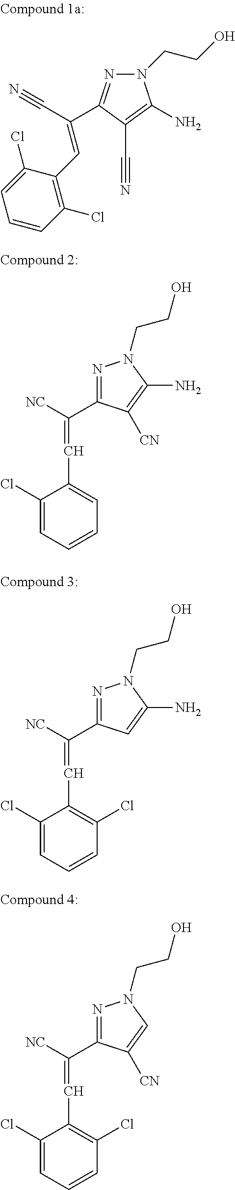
N1(CCO)N=C(C(C#N)=CC2=C(Cl)C=CC=C2Cl)C(C#N)=C1N.N1=C(C(=CC2=CC=CC=C2Cl)[NC])C([CN])=C(N)N1CCO.N1=C(C(=CC2=C(Cl)C=CC=C2Cl)[NC])C=C(N)N1CCO.N1=C(C(=CC2=C(Cl)C=CC=C2Cl)[NC])C([CN])=CN1CCO
